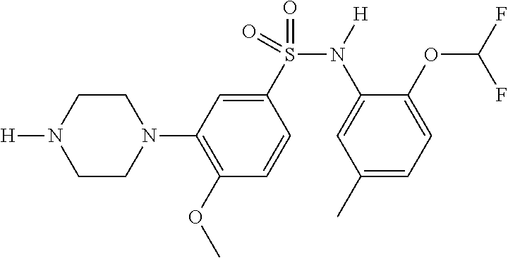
N1(C2=C(OC)C=CC(S(=O)(N([H])C3=CC(C)=CC=C3OC(F)F)=O)=C2)CCN([H])CC1
